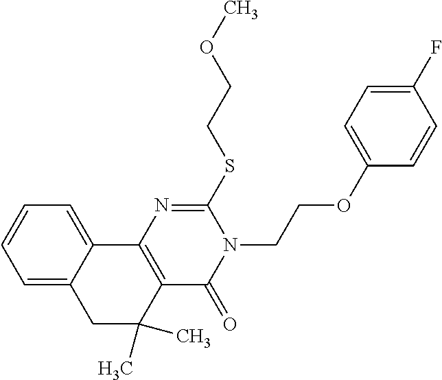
C1C(C)(C)C2=C(C3=CC=CC=C13)N=C(SCCOC)N(CCOC1=CC=C(F)C=C1)C2=O
